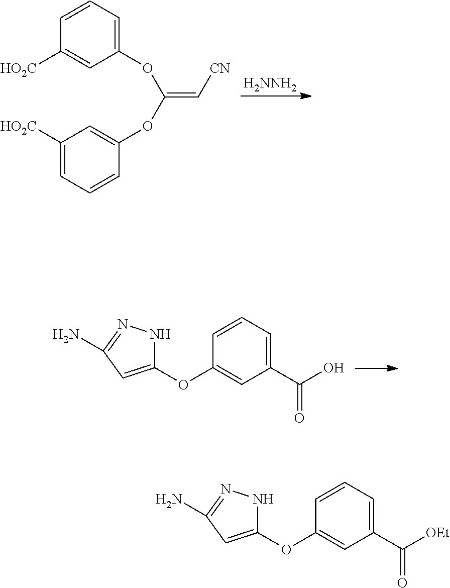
[H2NNH2].C1=CC=C(OC(OC2=CC([HO2C])=CC=C2)=C[CN])C=C1[HO2C].C1=CC=C(C(O)=O)C=C1OC1=CC(N)=NN1.C1=CC=C(C([OEt])=O)C=C1OC1=CC(N)=NN1
